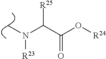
C(C(O[R24])=O)(N(C)[R23])[R25]
